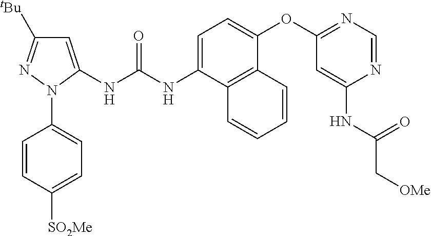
C1=CC([SO2Me])=CC=C1N1C(NC(NC2=CC=C(OC3=NC=NC(NC(C[OMe])=O)=C3)C3=C2C=CC=C3)=O)=CC([tBu])=N1
